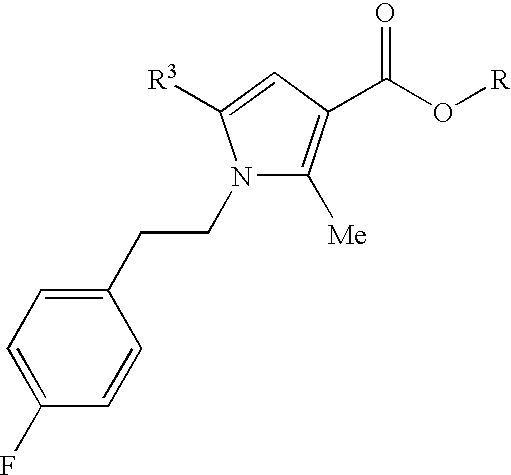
N1(CCC2=CC=C(F)C=C2)C([Me])=C(C(O[R])=O)C=C1[R3]
